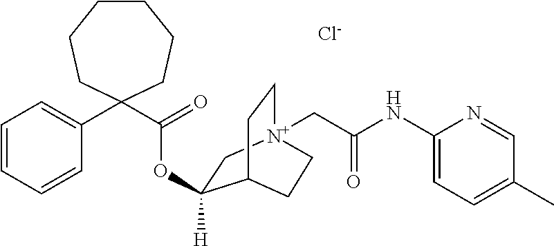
C1(NC(C[N+]23CCC(C(OC(C4(C5=CC=CC=C5)CCCCCC4)=O)([H])C2)CC3)=O)=CC=C(C)C=N1.[Cl-]
